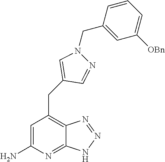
C1=C(N)N=C2C(=C1CC1=CN(CC3=CC([OBn])=CC=C3)N=C1)N=NN2
